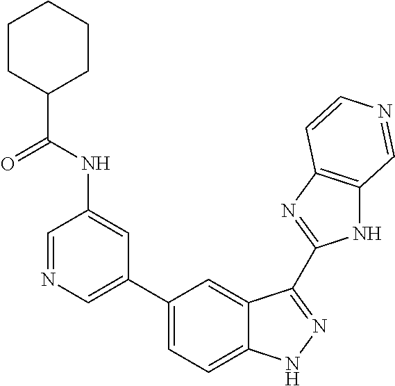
C1(C2=CN=CC(NC(C3CCCCC3)=O)=C2)=CC=C2C(=C1)C(C1=NC3=C(N1)C=NC=C3)=NN2
